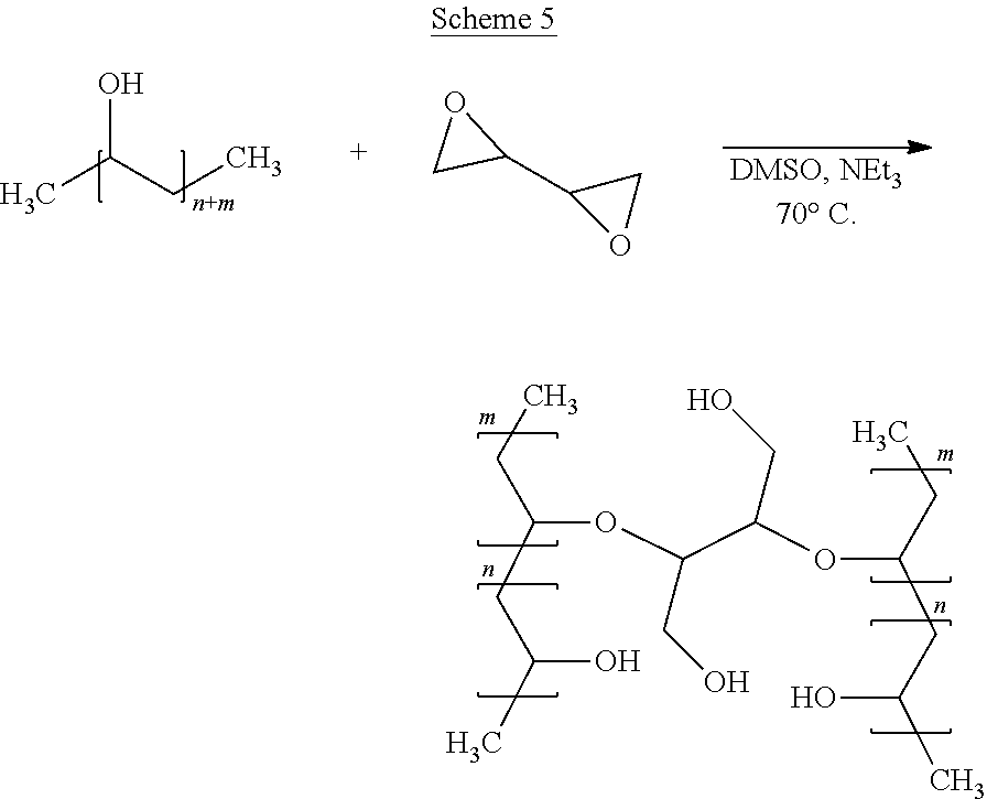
OC(CC)C.C1(C2OC2)OC1.C(CC)(CC(O)C)OC(C(OC(CC)CC(O)C)CO)CO
